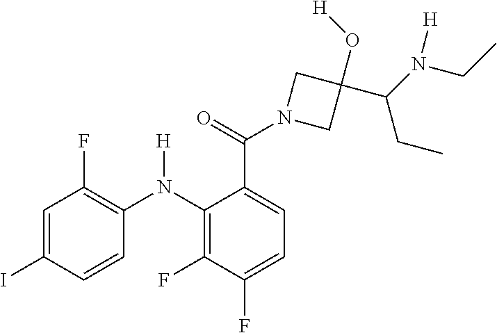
C1=C(I)C=CC(N(C2=C(F)C(F)=CC=C2C(=O)N2CC(O[H])(C(N(CC)[H])CC)C2)[H])=C1F
